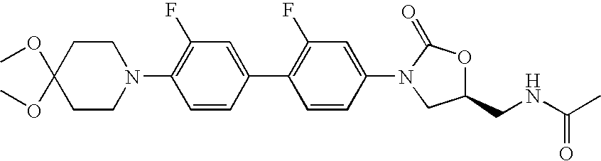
C1(N2C(=O)OC(CNC(C)=O)C2)=CC(F)=C(C2=CC(F)=C(N3CCC(OC)(OC)CC3)C=C2)C=C1
